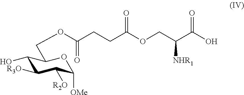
O(C(CCC(OCC(C(O)=O)[NHR1])=O)=O)CC1C(O)C([R3O])C([R2O])C([OMe])O1
